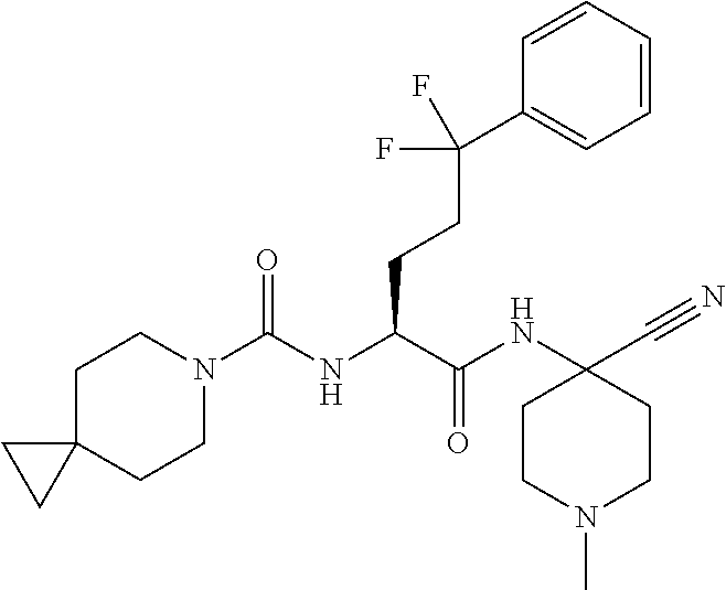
C1C2(CCN(C(NC(C(NC3(C#N)CCN(C)CC3)=O)CCC(C3=CC=CC=C3)(F)F)=O)C1)CC2
